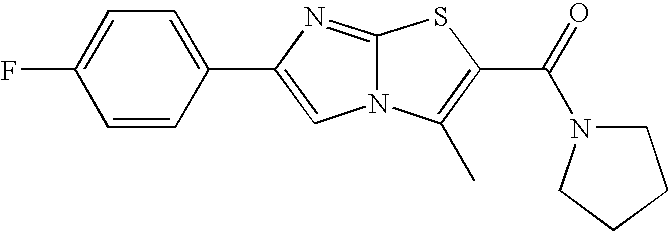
C1=CC(C2=CN3C(=N2)SC(C(=O)N2CCCC2)=C3C)=CC=C1F
